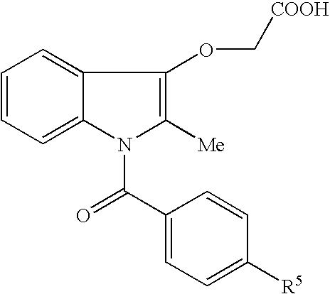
C1=CC=C2C(=C1)C(OC[COOH])=C([Me])N2C(C1=CC=C([R5])C=C1)=O
